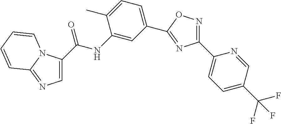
C1(C(NC2=CC(C3=NC(C4=CC=C(C(F)(F)F)C=N4)=NO3)=CC=C2C)=O)=CN=C2N1C=CC=C2
